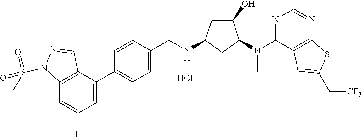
C1(C2=CC=C(CNC3CC(O)C(N(C4=NC=NC5=C4C=C(C[CF3])S5)C)C3)C=C2)=CC(F)=CC2=C1C=NN2S(=O)(=O)C.Cl
